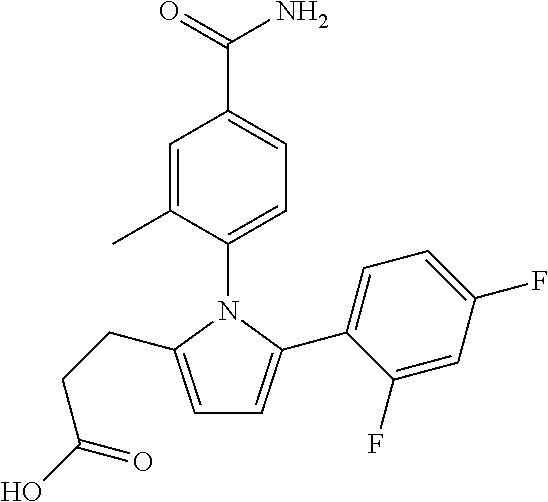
C1=C(CCC(=O)O)N(C2=CC=C(C(=O)N)C=C2C)C(C2=CC=C(F)C=C2F)=C1
